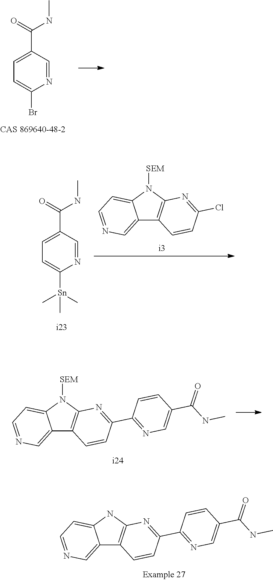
C1=C(C(=O)NC)C=NC(Br)=C1.C1=C(C(=O)NC)C=NC([Sn](C)(C)C)=C1.C12=CN=CC=C1N([SEM])C1=C2C=CC(Cl)=N1.C12=CN=CC=C1N([SEM])C1=C2C=CC(C2=NC=C(C(NC)=O)C=C2)=N1.C12=CN=CC=C1NC1=C2C=CC(C2=NC=C(C(NC)=O)C=C2)=N1
